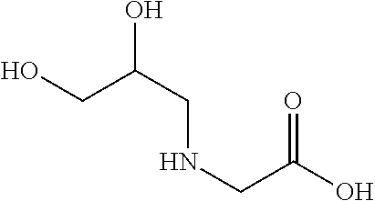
C(CNCC(O)=O)(CO)O
